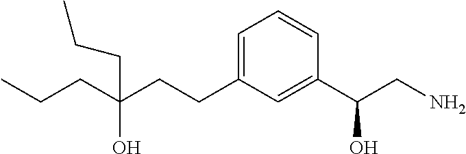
C(CCC1=CC=CC(C(CN)O)=C1)(CCC)(O)CCC
